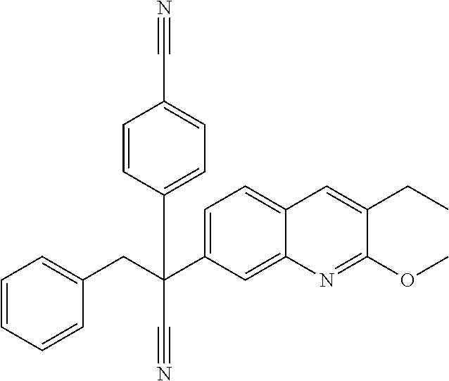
C1=C(C(CC2=CC=CC=C2)(C#N)C2=CC=C(C#N)C=C2)C=C2C(=C1)C=C(CC)C(OC)=N2
